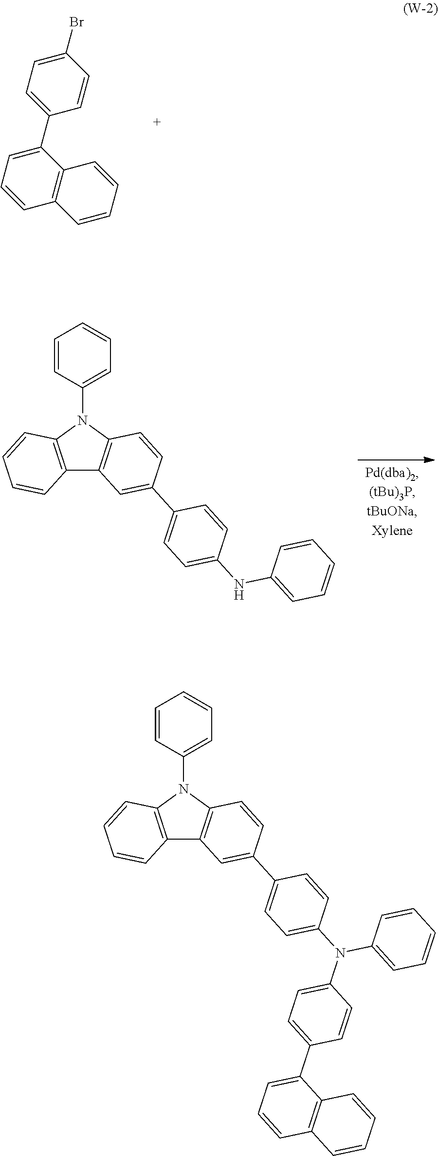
C1(Br)=CC=C(C2=CC=CC3=C2C=CC=C3)C=C1.C12=C(N(C3=CC=CC=C3)C3=C1C=C(C1=CC=C(NC4=CC=CC=C4)C=C1)C=C3)C=CC=C2.C12=C(N(C3=CC=CC=C3)C3=C1C=C(C1=CC=C(N(C4=CC=CC=C4)C4=CC=C(C5=CC=CC6=C5C=CC=C6)C=C4)C=C1)C=C3)C=CC=C2
